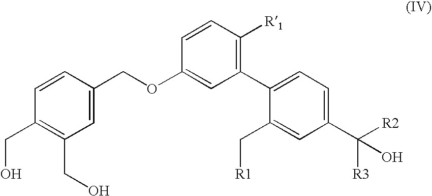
C1=CC(COC2=CC(C3=CC=C(C(O)([R2])[R3])C=C3C[R1])=C([R1])C=C2)=CC(CO)=C1CO
